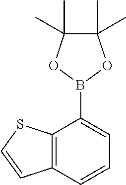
C1(B2OC(C)(C)C(C)(C)O2)=CC=CC2=C1SC=C2
